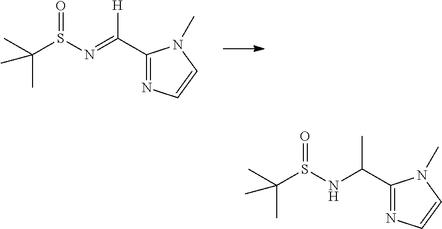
C(S(N=C(C1=NC=CN1C)[H])=O)(C)(C)C.C(S(NC(C1=NC=CN1C)C)=O)(C)(C)C
